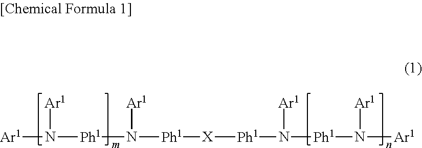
[Ar1]N([Ar1])[Ph1]N([Ph1][X][Ph1]N([Ph1]N([Ar1])[Ar1])[Ar1])[Ar1]
